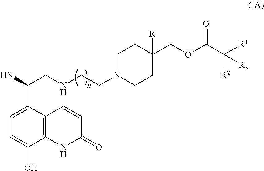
C1=C(C(N)CNCCN2CCC(COC(C([R1])([R2])[R3])=O)([R])CC2)C2=C(C(O)=C1)NC(=O)C=C2
